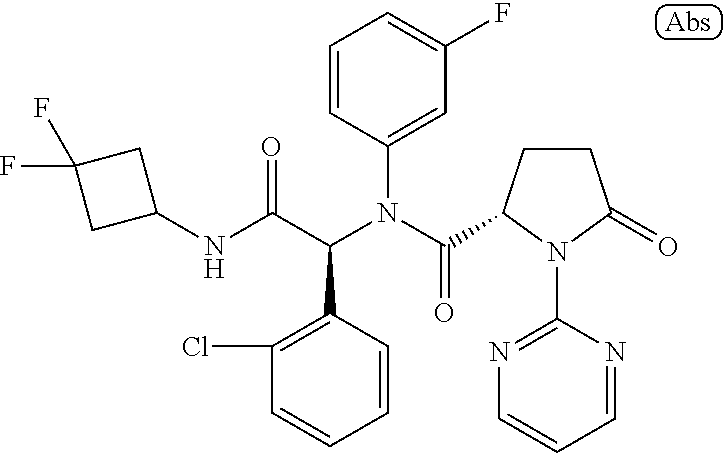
C1(NC(C(N(C(=O)C2CCC(=O)N2C2=NC=CC=N2)C2=CC(F)=CC=C2)C2=C(Cl)C=CC=C2)=O)CC(F)(F)C1
